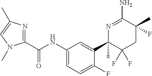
C1(C(NC2=CC=C(F)C(C3(C)C(F)(F)CC(C)(F)C(N)=N3)=C2)=O)=NC(C)=CN1C
